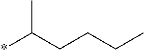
*C(CCCC)C
